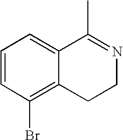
C1=CC(Br)=C2C(=C1)C(C)=NCC2
